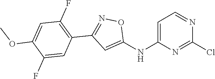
C1=C(NC2=CC(C3=C(F)C=C(OC)C(F)=C3)=NO2)N=C(Cl)N=C1
